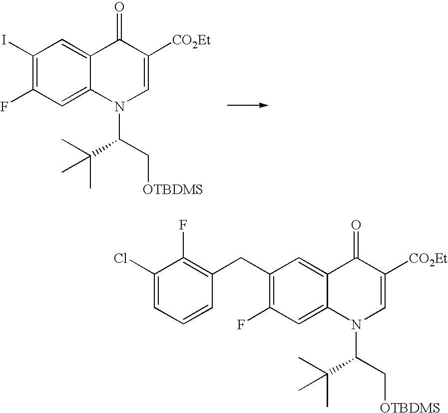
C1(I)=C(F)C=C2C(=C1)C(=O)C([CO2Et])=CN2C(C[OTBDMS])C(C)(C)C.C1(CC2=C(F)C(Cl)=CC=C2)=C(F)C=C2C(=C1)C(=O)C([CO2Et])=CN2C(C[OTBDMS])C(C)(C)C
